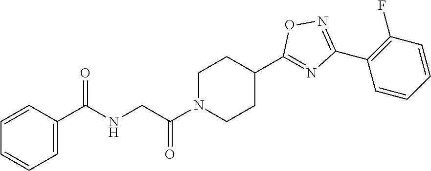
C1=CC(C(NCC(N2CCC(C3=NC(C4=C(F)C=CC=C4)=NO3)CC2)=O)=O)=CC=C1
